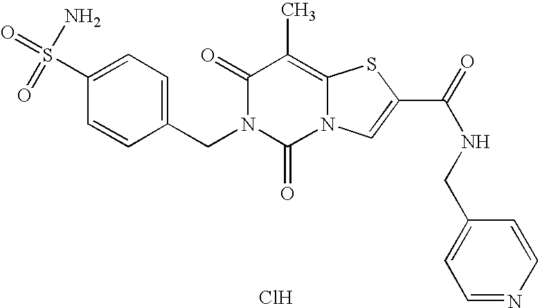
C1(=O)N(CC2=CC=C(S(=O)(N)=O)C=C2)C(=O)N2C(=C1C)SC(C(=O)NCC1=CC=NC=C1)=C2.Cl
